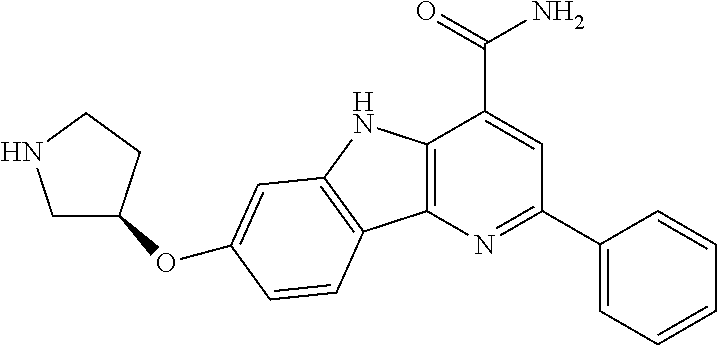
C12=C(N=C(C3=CC=CC=C3)C=C1C(=O)N)C1=C(N2)C=C(OC2CNCC2)C=C1
